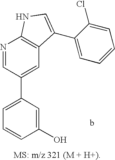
C1=C(C2=CC3=C(N=C2)NC=C3C2=CC=CC=C2Cl)C=C(O)C=C1
